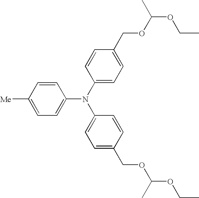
C1=C([Me])C=CC(N(C2=CC=C(COC(OCC)C)C=C2)C2=CC=C(COC(OCC)C)C=C2)=C1
